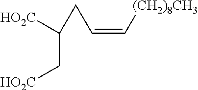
C(=C[(CH2)8CH3])CC(C[HO2C])[HO2C]
